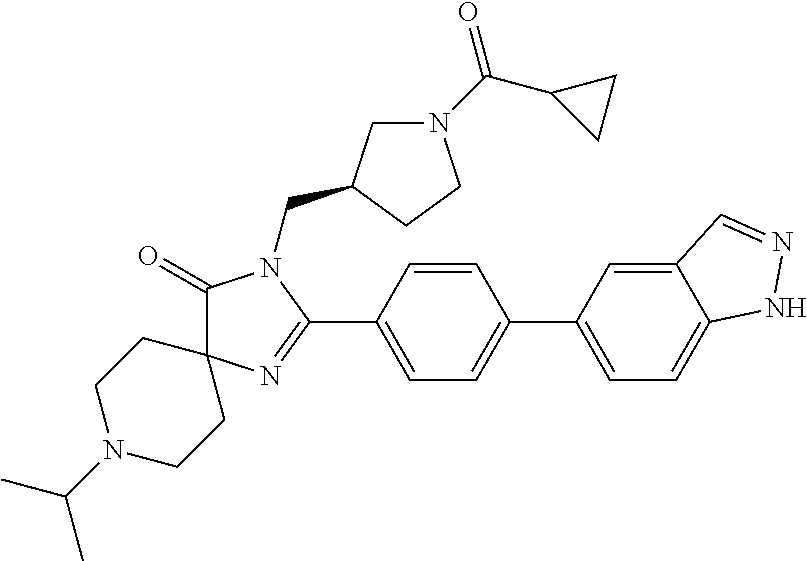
C1(=O)C2(N=C(C3=CC=C(C4=CC=C5C(=C4)C=NN5)C=C3)N1CC1CN(C(C3CC3)=O)CC1)CCN(C(C)C)CC2
